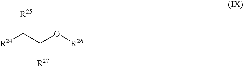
[R25]C(C(O[R26])[R27])[R24]
